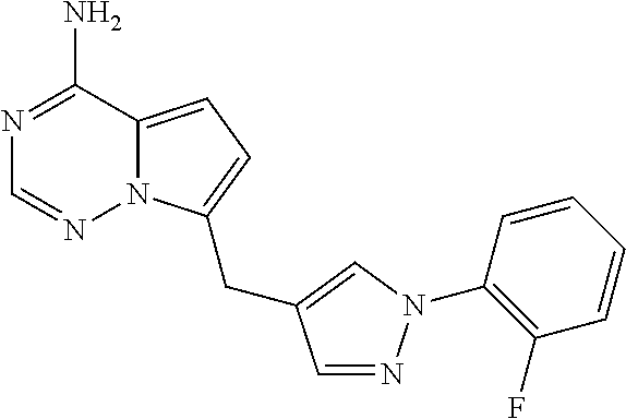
C12=CC=C(CC3=CN(C4=C(F)C=CC=C4)N=C3)N1N=CN=C2N
